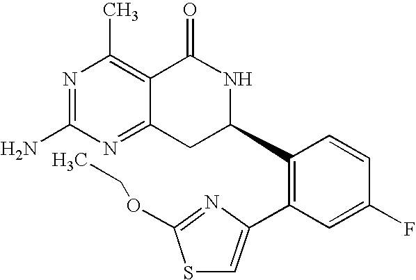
N1=C(N)N=C2C(=C1C)C(=O)NC(C1=C(C3=CSC(OCC)=N3)C=C(F)C=C1)C2
